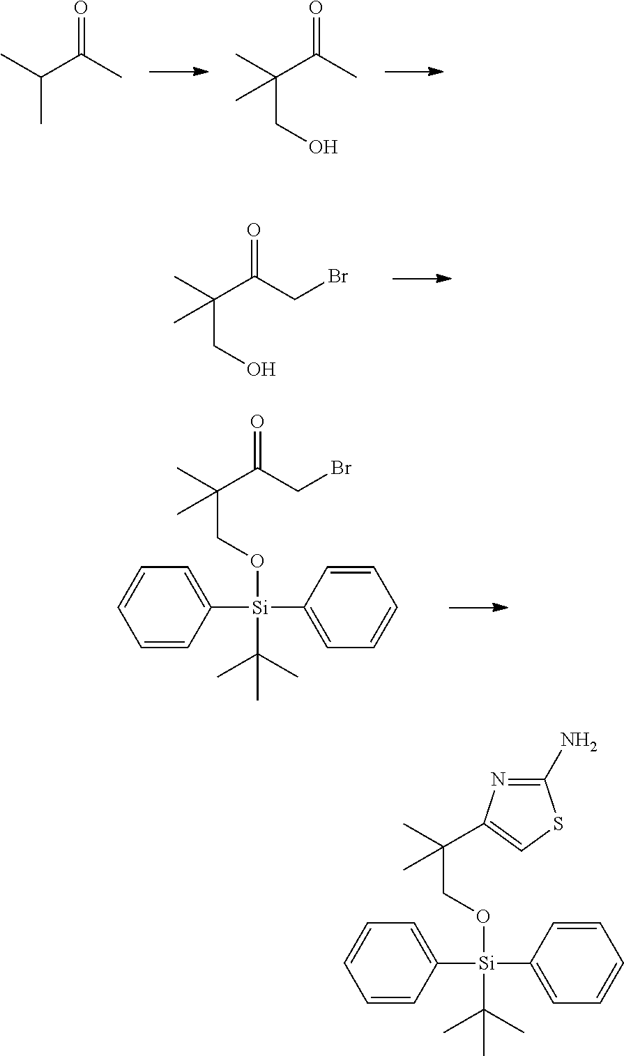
CC(C)C(C)=O.CC(CO)(C(C)=O)C.CC(CO)(C(CBr)=O)C.CC(CO[Si](C1=CC=CC=C1)(C1=CC=CC=C1)C(C)(C)C)(C(CBr)=O)C.CC(CO[Si](C1=CC=CC=C1)(C1=CC=CC=C1)C(C)(C)C)(C)C1=CSC(N)=N1
